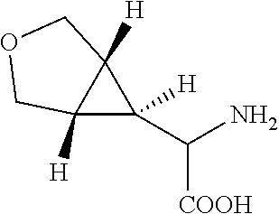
C12([H])C(C(N)[COOH])([H])C1([H])COC2
